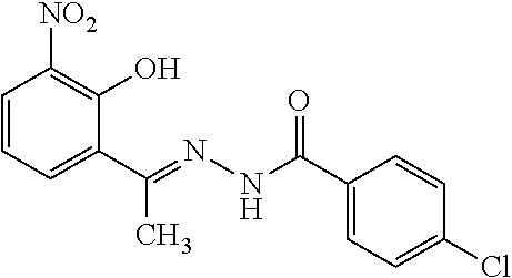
C1=CC=C(C(=NNC(C2=CC=C(Cl)C=C2)=O)C)C(O)=C1[NO2]
